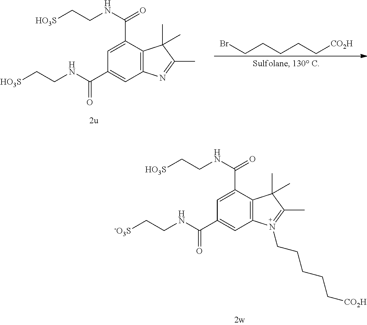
C1(C(=O)NCC[HO3S])=CC(C(NCC[HO3S])=O)=CC2=C1C(C)(C)C(C)=N2.BrCCCCC[CO2H].C1(C(=O)NCC[HO3S])=CC(C(NCC[-O3S])=O)=CC2=C1C(C)(C)C(C)=N2CCCCC[CO2H]
